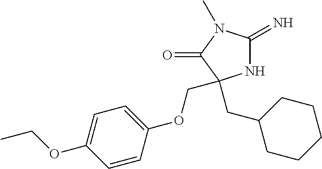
N1C(=N)N(C)C(=O)C1(CC1CCCCC1)COC1=CC=C(OCC)C=C1
